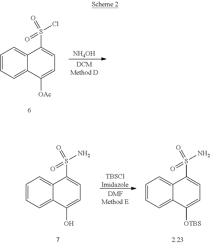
C1=CC=C2C(=C1)C(S(Cl)(=O)=O)=CC=C2[OAc].[NH4OH].[TBSClImidazole].C1=CC=C2C(=C1)C(S(N)(=O)=O)=CC=C2O.C1=CC=C2C(=C1)C(S(N)(=O)=O)=CC=C2[OTBS]
